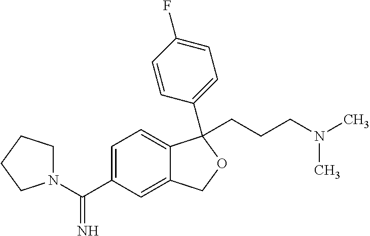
C1=C(C(=N)N2CCCC2)C=C2C(=C1)C(C1=CC=C(F)C=C1)(CCCN(C)C)OC2
